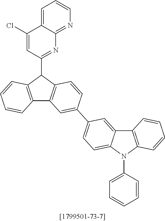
C1=C2C(=NC=C1)N=C(C1C3=C(C4=C1C=CC(C1=CC=C5C(=C1)C1=C(N5C5=CC=CC=C5)C=CC=C1)=C4)C=CC=C3)C=C2Cl
